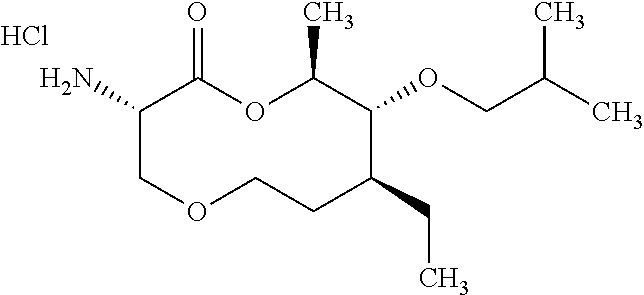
C1(N)COCCC(CC)C(OCC(C)C)C(C)OC1=O.Cl
